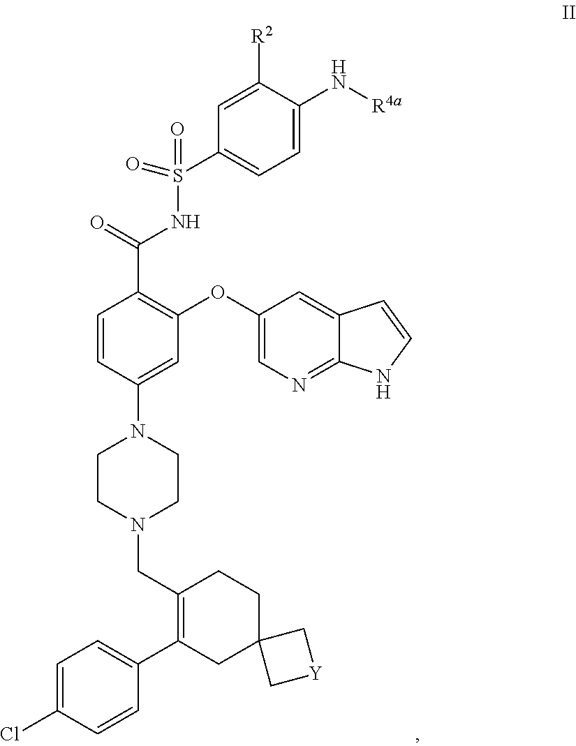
C1=CC(N2CCN(CC3=C(C4=CC=C(Cl)C=C4)CC4(CC3)C[Y]C4)CC2)=CC(OC2=CN=C3C(=C2)C=CN3)=C1C(=O)NS(C1=CC=C(N[R4a])C([R2])=C1)(=O)=O
